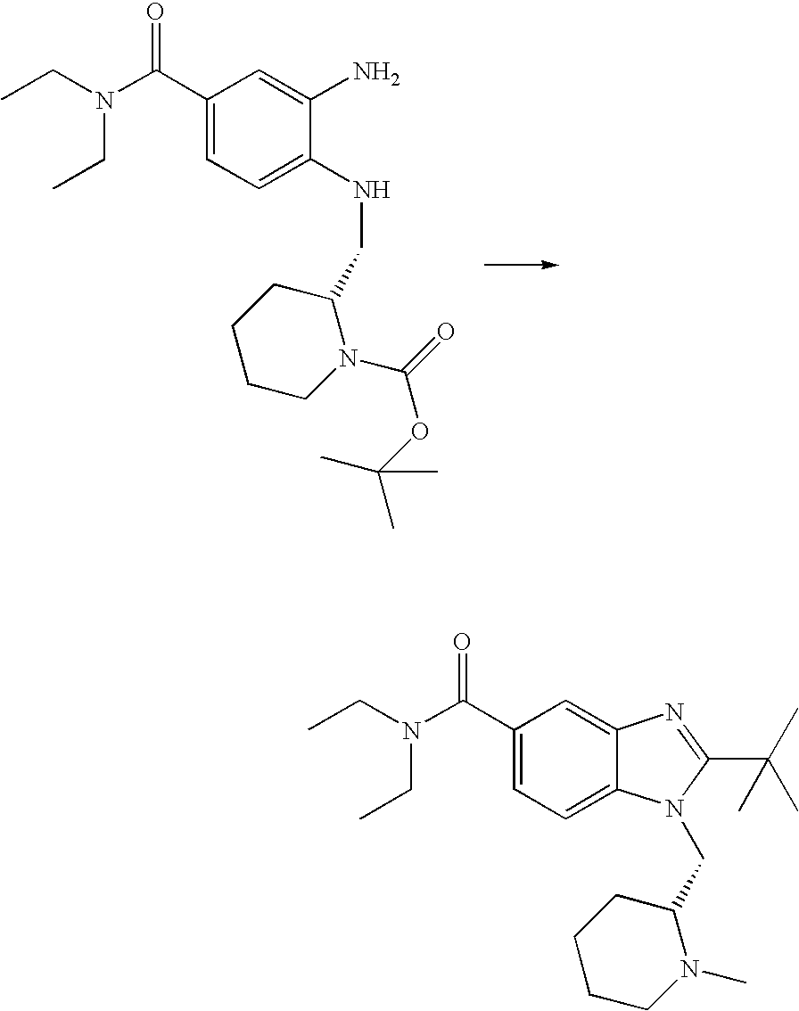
C1(C(N(CC)CC)=O)=CC=C(NCC2CCCCN2C(OC(C)(C)C)=O)C(N)=C1.C1(C(N(CC)CC)=O)=CC=C2C(=C1)N=C(C(C)(C)C)N2CC1CCCCN1C
